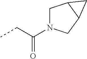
CCC(N1CC2C(C1)C2)=O
